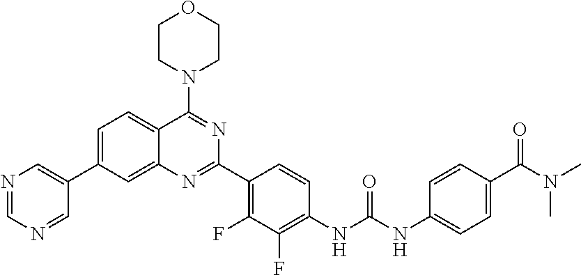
C1=C(C2=CN=CN=C2)C=C2C(=C1)C(N1CCOCC1)=NC(C1=C(F)C(F)=C(NC(NC3=CC=C(C(N(C)C)=O)C=C3)=O)C=C1)=N2
